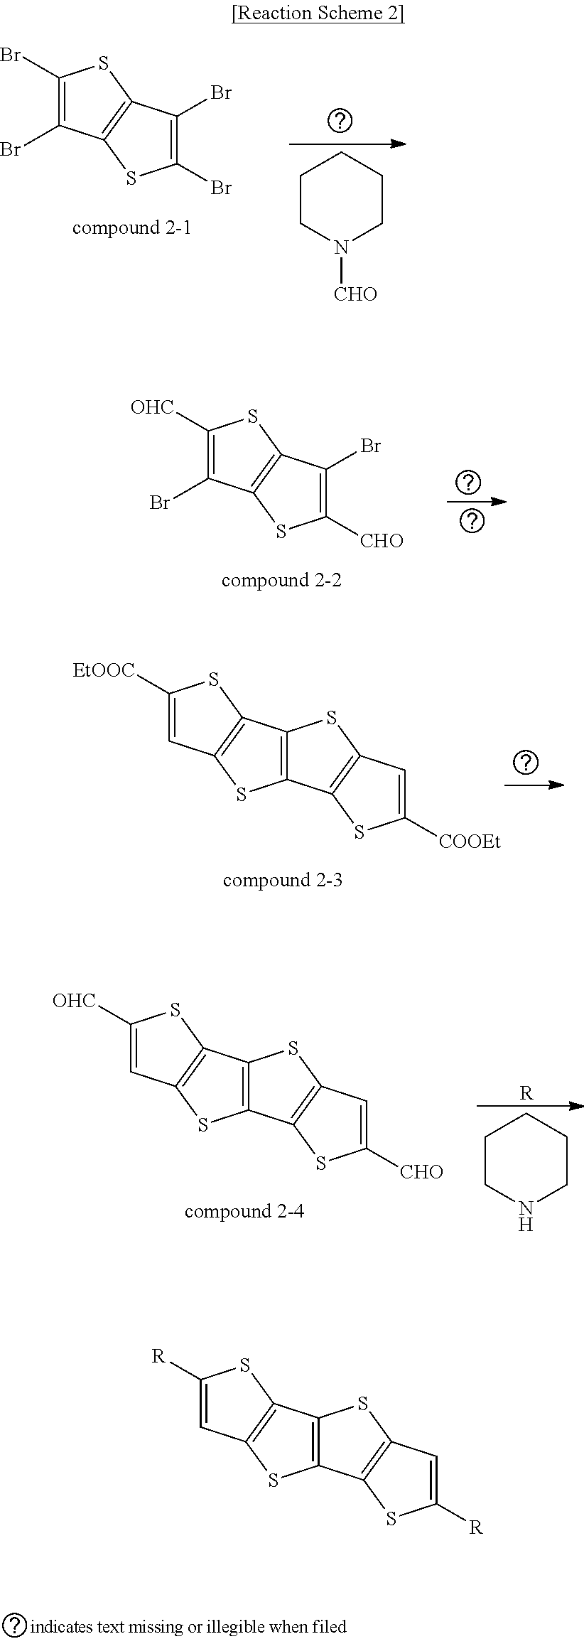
C1([R])=CC2=C(S1)C1=C(S2)C2=C(S1)C=C([R])S2.C1([OHC])=CC2=C(S1)C1=C(S2)C2=C(S1)C=C([CHO])S2.[R].C1CNCCC1.C1([OHC])=C(Br)C2=C(S1)C(Br)=C([CHO])S2.C1([EtOOC])=CC2=C(S1)C1=C(S2)C2=C(S1)C=C([COOEt])S2.C1(Br)=C(Br)C2=C(S1)C(Br)=C(Br)S2.C1CN([CHO])CCC1
